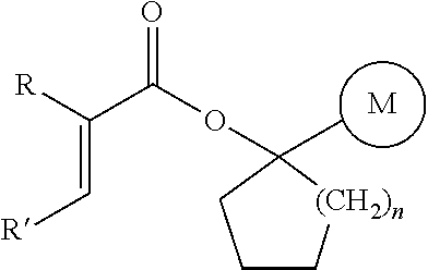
[M].C1C[(CH2)n]C(OC(=O)C(=C[R])[R])(C)C1
